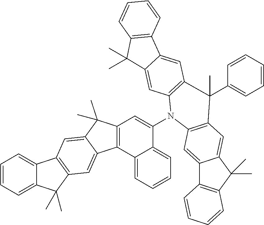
C12=CC=CC=C1C(C)(C)C1=C2C=C2C(C)(C)C3=C(C2=C1)C1=CC=CC=C1C(N1C2=C(C=C4C(=C2)C(C)(C)C2=C4C=CC=C2)C(C2=CC=CC=C2)(C)C2=C1C=C1C4=C(C(C)(C)C1=C2)C=CC=C4)=C3
